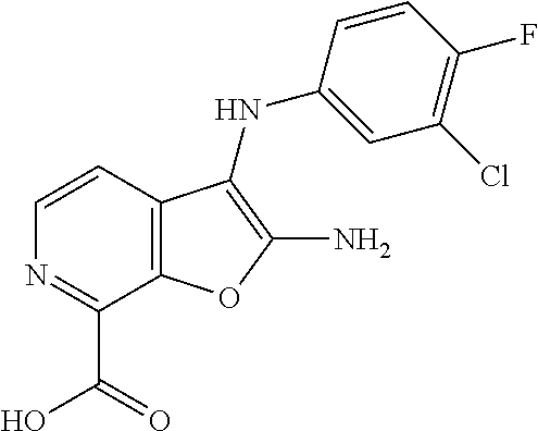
C1=CC2=C(C(C(O)=O)=N1)OC(N)=C2NC1=CC(Cl)=C(F)C=C1
